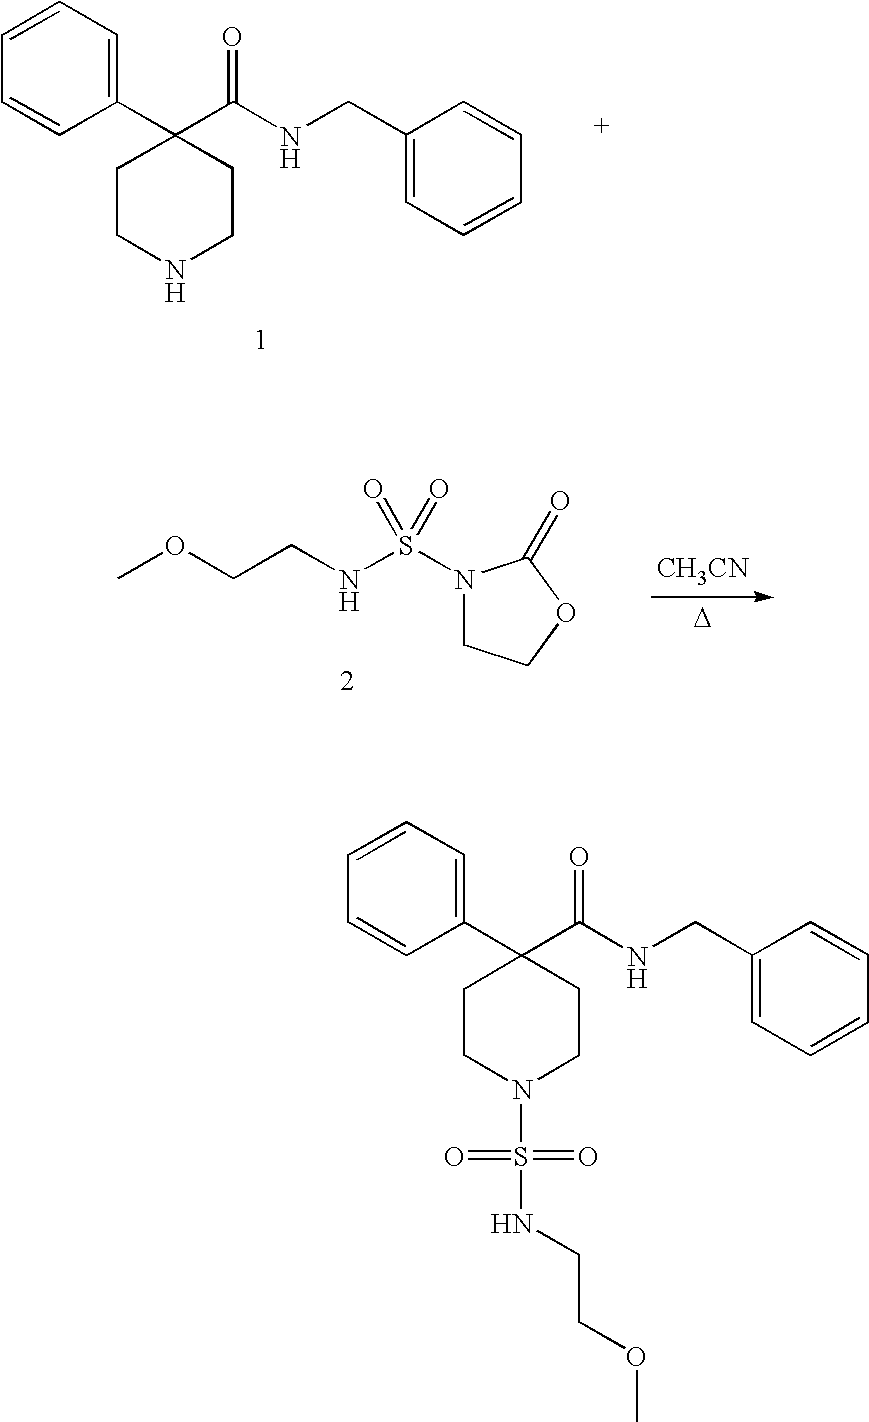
C1CN(S(NCCOC)(=O)=O)CCC1(C(NCC1=CC=CC=C1)=O)C1=CC=CC=C1.C1CNCCC1(C(NCC1=CC=CC=C1)=O)C1=CC=CC=C1.[CH3CN].[D].COCCNS(N1CCOC1=O)(=O)=O
